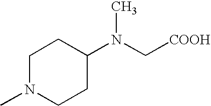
C1N(C)CCC(N(C[COOH])C)C1
